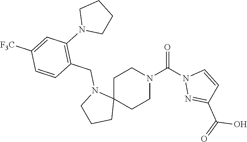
C1C2(CCN(C(=O)N3N=C(C(O)=O)C=C3)C1)N(CC1=C(N3CCCC3)C=C([F3C])C=C1)CCC2
